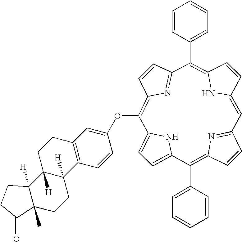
C1=C2NC(=C1)C(C1=CC=CC=C1)=C1C=CC(=N1)C=C1C=CC(=C(C3=CC=CC=C3)C3=NC(=C2OC2=CC4=C(C=C2)C2([H])C([H])(CC4)C4([H])C(C)(CC2)C(=O)CC4)C=C3)N1
